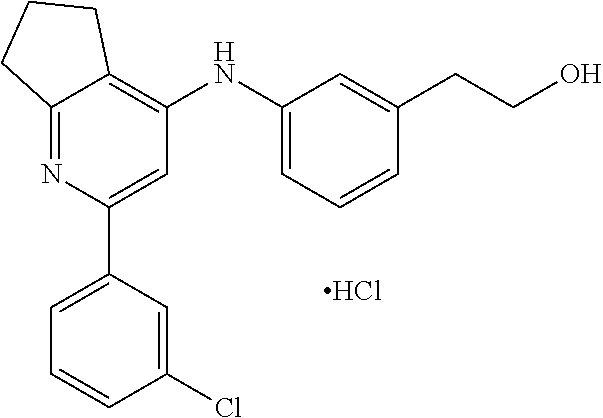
Cl.C12=NC(C3=CC=CC(Cl)=C3)=CC(NC3=CC=CC(CCO)=C3)=C1CCC2
